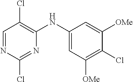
C1=NC(Cl)=NC(NC2=CC([OMe])=C(Cl)C([OMe])=C2)=C1Cl
